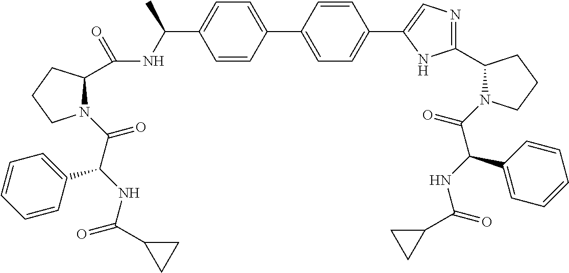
C1=CC(C2=CC=C(C3=CN=C(C4N(C(=O)C(NC(=O)C5CC5)C5=CC=CC=C5)CCC4)N3)C=C2)=CC=C1C(NC(C1N(C(=O)C(NC(C2CC2)=O)C2=CC=CC=C2)CCC1)=O)C
